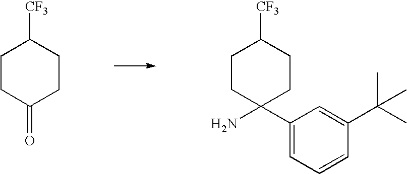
C1CC(=O)CCC1[CF3].C1CC(N)(C2=CC=CC(C(C)(C)C)=C2)CCC1[CF3]
